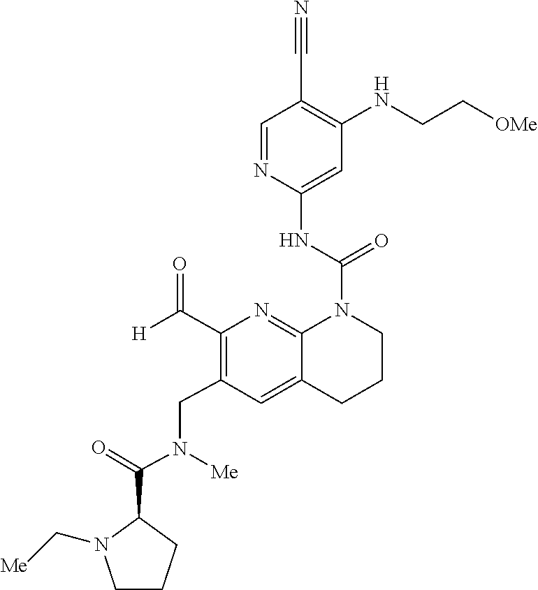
C1(NCC[OMe])=C(C#N)C=NC(NC(=O)N2C3=NC(C([H])=O)=C(CN([Me])C(C4N(C[Me])CCC4)=O)C=C3CCC2)=C1
